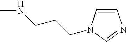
CNCCCN1C=NC=C1
